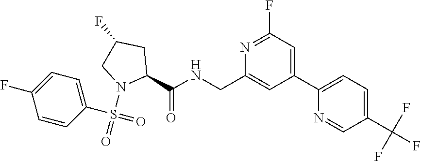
N1=C(F)C=C(C2=CC=C(C(F)(F)F)C=N2)C=C1CNC(C1CC(F)CN1S(C1=CC=C(F)C=C1)(=O)=O)=O
